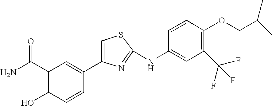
C1(C2=CC(C(N)=O)=C(O)C=C2)=CSC(NC2=CC(C(F)(F)F)=C(OCC(C)C)C=C2)=N1
